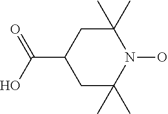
C1C(C)(C)N(O)C(C)(C)CC1C(O)=O
